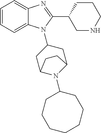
C1=CC=C2C(=C1)N=C(C1CNCCC1)N2C1CC2N(C3CCCCCCC3)C(C1)CC2
